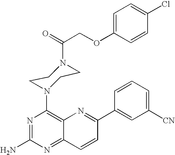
N1=C(N)N=C2C(=C1N1CCN(C(COC3=CC=C(Cl)C=C3)=O)CC1)N=C(C1=CC([CN])=CC=C1)C=C2
